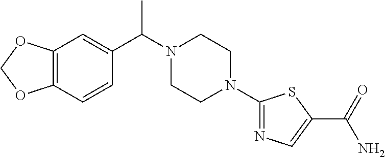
C12=C(C=CC(C(N3CCN(C4=NC=C(C(=O)N)S4)CC3)C)=C1)OCO2
